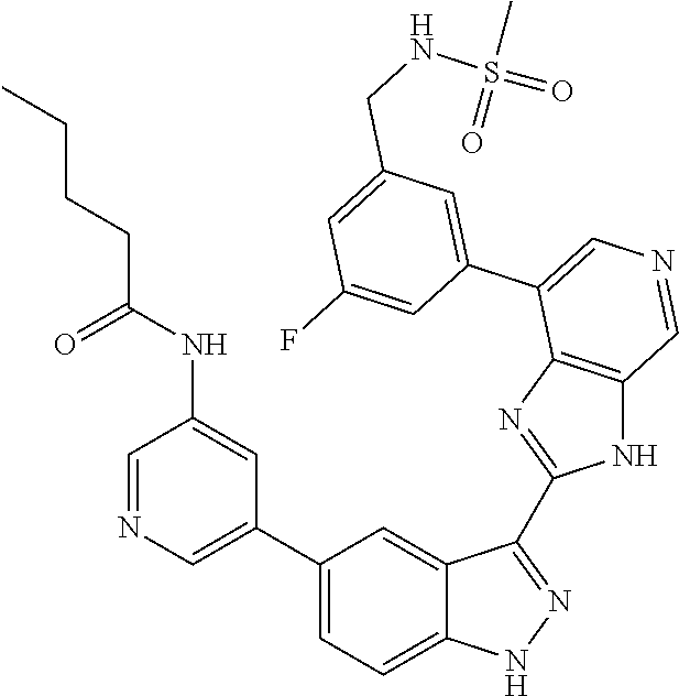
C1(C2=CN=CC(NC(CCCC)=O)=C2)=CC=C2C(=C1)C(C1=NC3=C(N1)C=NC=C3C1=CC(CNS(=O)(C)=O)=CC(F)=C1)=NN2
